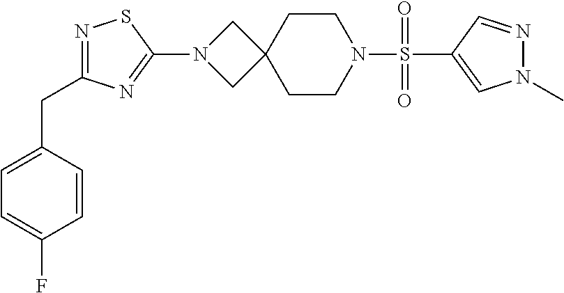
C1(S(N2CCC3(CC2)CN(C2=NC(CC4=CC=C(F)C=C4)=NS2)C3)(=O)=O)=CN(C)N=C1
